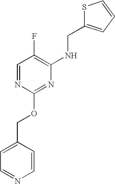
C1=CC(COC2=NC(NCC3=CC=CS3)=C(F)C=N2)=CC=N1
